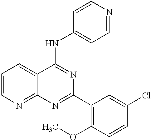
C1=CN=C2C(=C1)C(NC1=CC=NC=C1)=NC(C1=C(OC)C=CC(Cl)=C1)=N2
